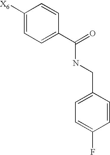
C1([X6])=CC=C(C(=O)NCC2=CC=C(F)C=C2)C=C1
